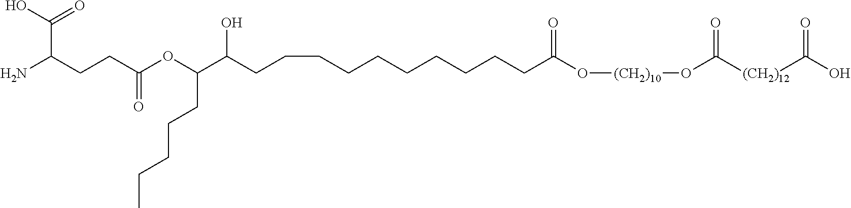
NC(CCC(OC(C(CCCCCCCCCCC(O[(CH2)10]OC([(CH2)12]C(=O)O)=O)=O)O)CCCCC)=O)C(O)=O
